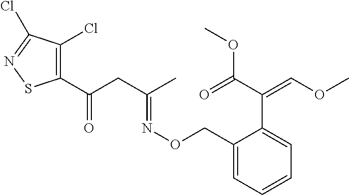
C1(C(CC(C)=NOCC2=CC=CC=C2C(C(=O)OC)=COC)=O)=C(Cl)C(Cl)=NS1
